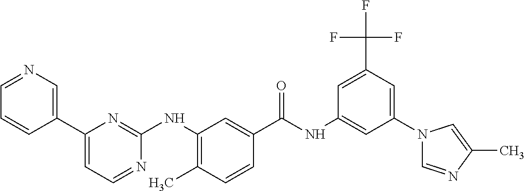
C1(C2=CC=NC(NC3=C(C)C=CC(C(NC4=CC(N5C=NC(C)=C5)=CC(C(F)(F)F)=C4)=O)=C3)=N2)=CN=CC=C1
